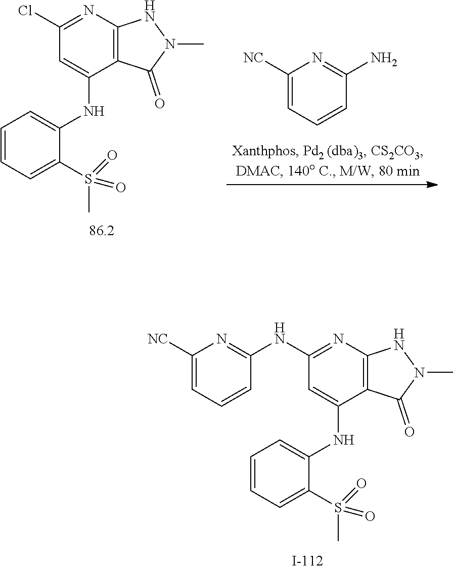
C1(Cl)=NC2=C(C(NC3=CC=CC=C3S(C)(=O)=O)=C1)C(=O)N(C)N2.C1([NC])=CC=CC(N)=N1.C1(NC2=NC([NC])=CC=C2)=NC2=C(C(NC3=CC=CC=C3S(C)(=O)=O)=C1)C(=O)N(C)N2
